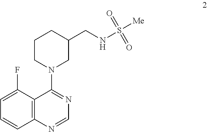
C1CN(C2=NC=NC3=C2C(F)=CC=C3)CC(CNS(=O)(=O)[Me])C1
